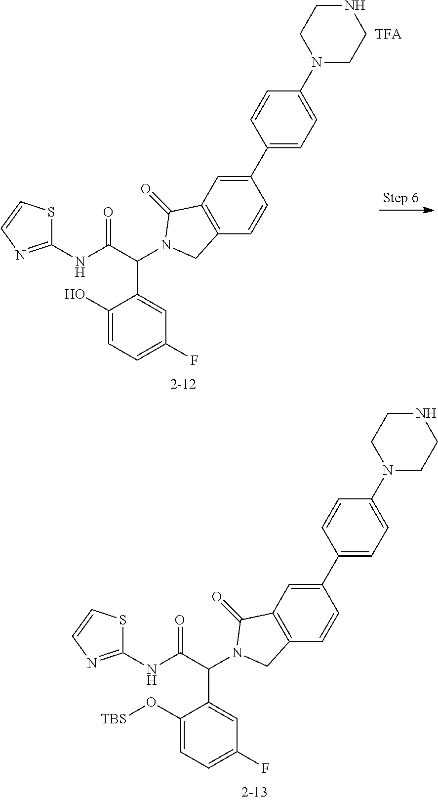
C1(O[TBS])=CC=C(F)C=C1C(C(NC1=NC=CS1)=O)N1C(=O)C2=C(C=CC(C3=CC=C(N4CCNCC4)C=C3)=C2)C1.C1(O)=CC=C(F)C=C1C(C(NC1=NC=CS1)=O)N1C(=O)C2=C(C=CC(C3=CC=C(N4CCNCC4)C=C3)=C2)C1
